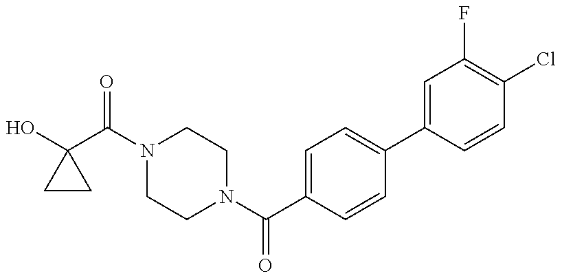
C1(O)(C(N2CCN(C(C3=CC=C(C4=CC(F)=C(Cl)C=C4)C=C3)=O)CC2)=O)CC1
